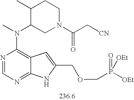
N1=CN=C2C(=C1N(C)C1CN(C(C[CN])=O)CCC1C)C=C(COCP([OEt])(=O)[OEt])N2
